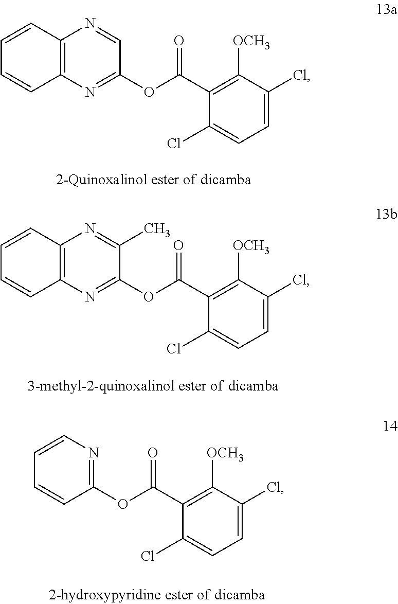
C1=CC(OC(C2=C([OCH3])C(Cl)=CC=C2Cl)=O)=NC=C1.C1=CC2=C(C=C1)N=C(OC(C1=C([OCH3])C(Cl)=CC=C1Cl)=O)C(C)=N2.C1=CC2=C(C=C1)N=C(OC(C1=C([OCH3])C(Cl)=CC=C1Cl)=O)C=N2
